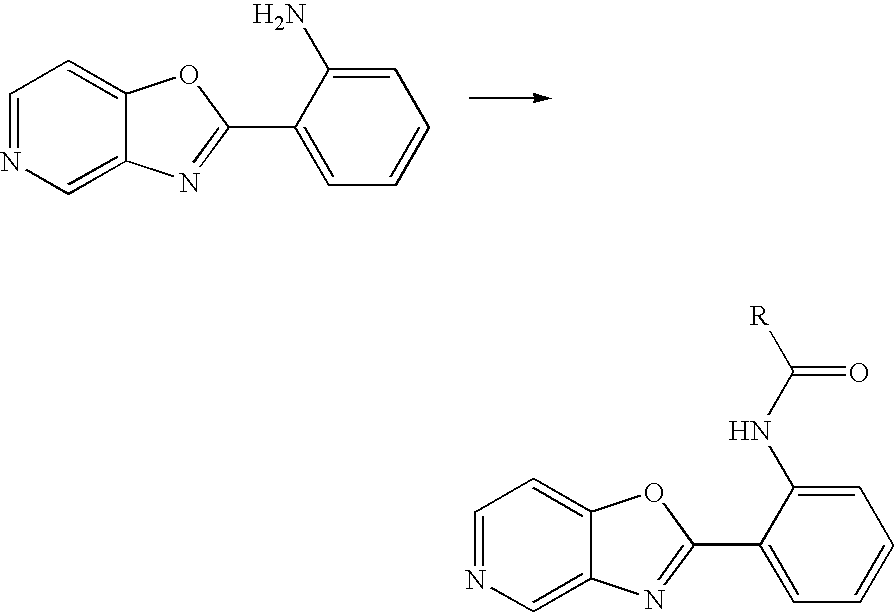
C1=NC=C2C(=C1)OC(C1=CC=CC=C1N)=N2.C1=NC=C2C(=C1)OC(C1=CC=CC=C1NC([R])=O)=N2
